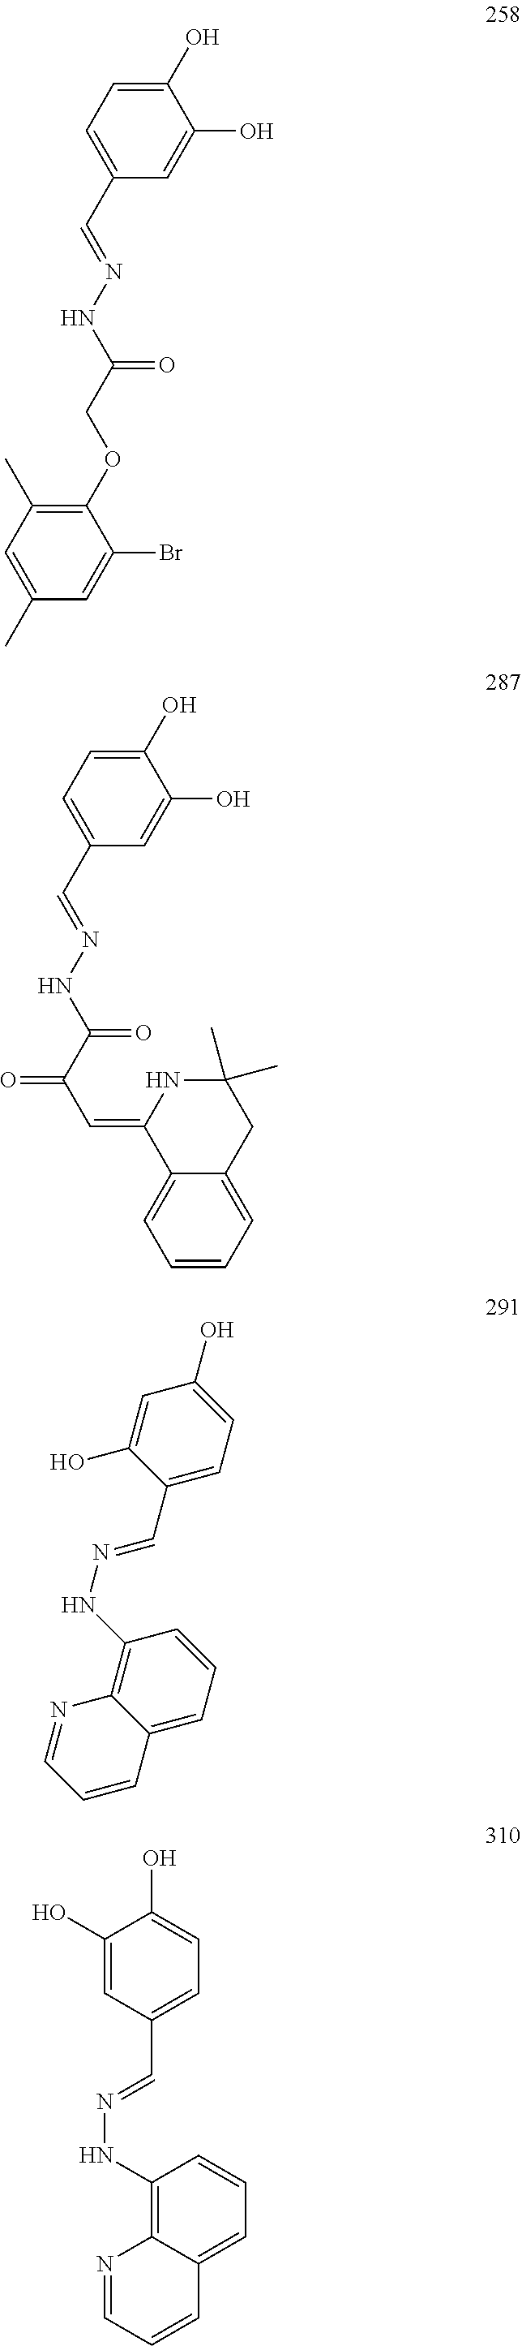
C1(O)=CC=C(C=NNC(=O)COC2=C(C)C=C(C)C=C2Br)C=C1O.C1(O)=CC=C(C=NNC(=O)C(C=C2C3=CC=CC=C3CC(C)(C)N2)=O)C=C1O.C1=C(O)C(C=NNC2=C3C(=CC=C2)C=CC=N3)=CC=C1O.C1(O)=CC(C=NNC2=C3C(=CC=C2)C=CC=N3)=CC=C1O
